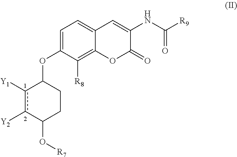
C1=C(OC2CCC(O[R7])c([Y2])c2[Y1])C([R8])=C2C(=C1)C=C(NC([R9])=O)C(=O)O2
